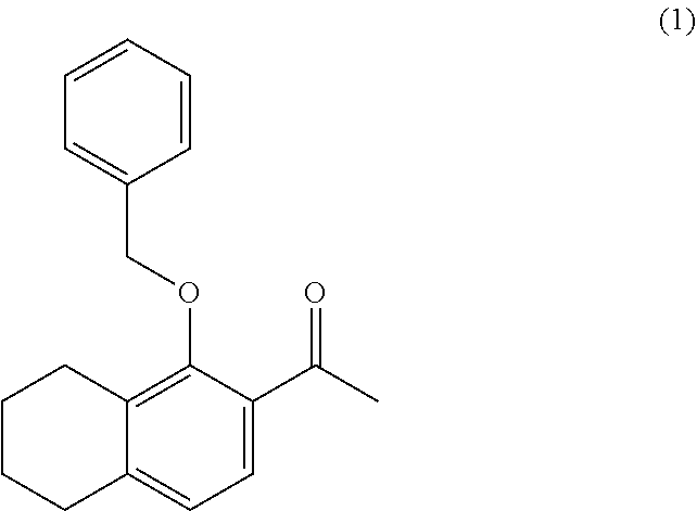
C1CCC2=CC=C(C(C)=O)C(OCC3=CC=CC=C3)=C2C1
